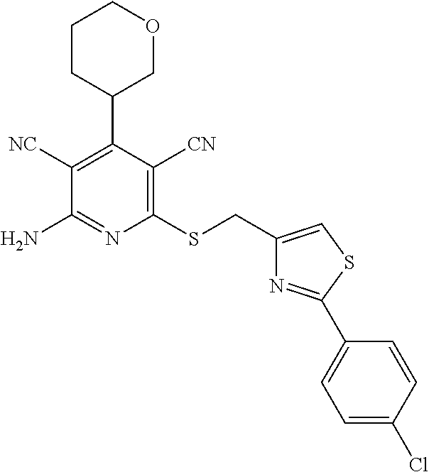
C1(SCC2=CSC(C3=CC=C(Cl)C=C3)=N2)=C([CN])C(C2COCCC2)=C([NC])C(N)=N1
